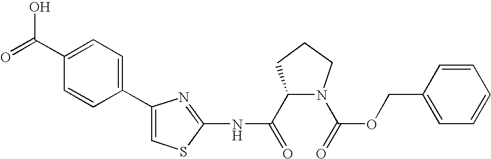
C1(C(=O)NC2=NC(C3=CC=C(C(=O)O)C=C3)=CS2)N(C(=O)OCC2=CC=CC=C2)CCC1
